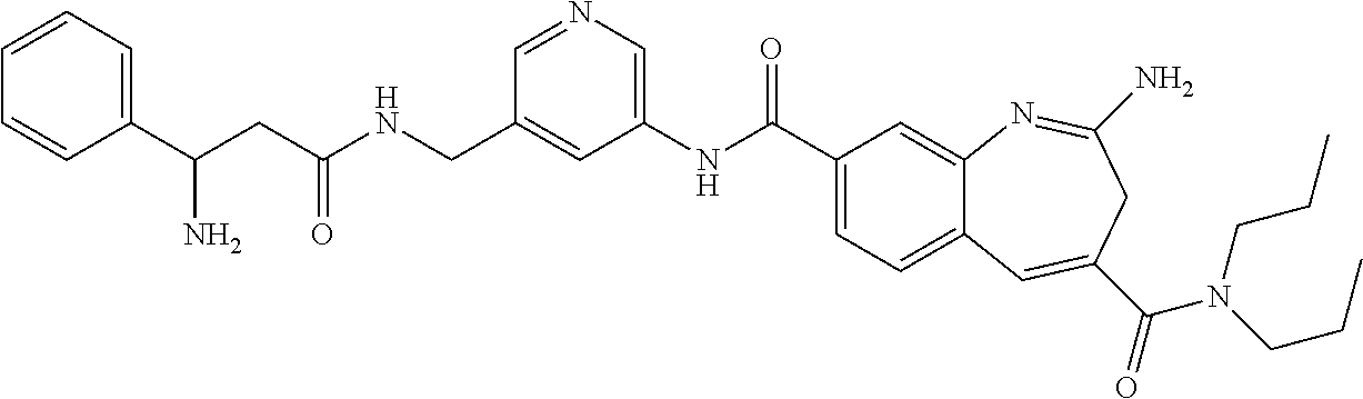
C1(C(CC(NCC2=CC(NC(C3=CC=C4C(=C3)N=C(N)CC(C(=O)N(CCC)CCC)=C4)=O)=CN=C2)=O)N)=CC=CC=C1
